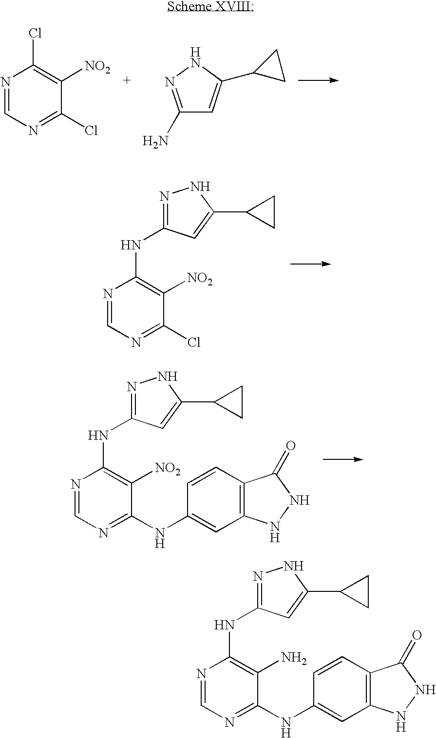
N1=CN=C(Cl)C([NO2])=C1Cl.C1(C2=CC(N)=NN2)CC1.N1=CN=C(Cl)C([NO2])=C1NC1=NNC(C2CC2)=C1.N1=CN=C(NC2=CC3=C(C=C2)C(=O)NN3)C([NO2])=C1NC1=NNC(C2CC2)=C1.N1=CN=C(NC2=CC3=C(C=C2)C(=O)NN3)C(N)=C1NC1=NNC(C2CC2)=C1
